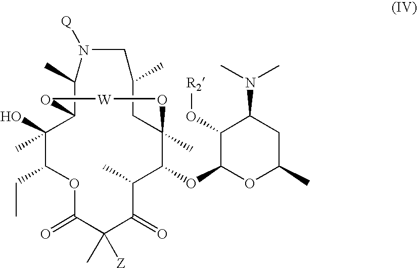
O1C(=O)C(C)([Z])C(=O)C(C)C(OC2OC(C)CC(N(C)C)C2O[R2])C2(C)CC(C)CN([Q])C(C)C(C(C)(O)C1CC)O[W]O2
